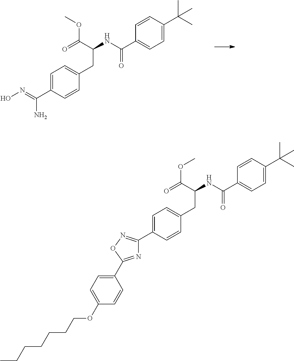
C1=C(C(=NO)N)C=CC(CC(NC(C2=CC=C(C(C)(C)C)C=C2)=O)C(=O)OC)=C1.C1=C(C2=NOC(C3=CC=C(OCCCCCCC)C=C3)=N2)C=CC(CC(NC(C2=CC=C(C(C)(C)C)C=C2)=O)C(=O)OC)=C1
